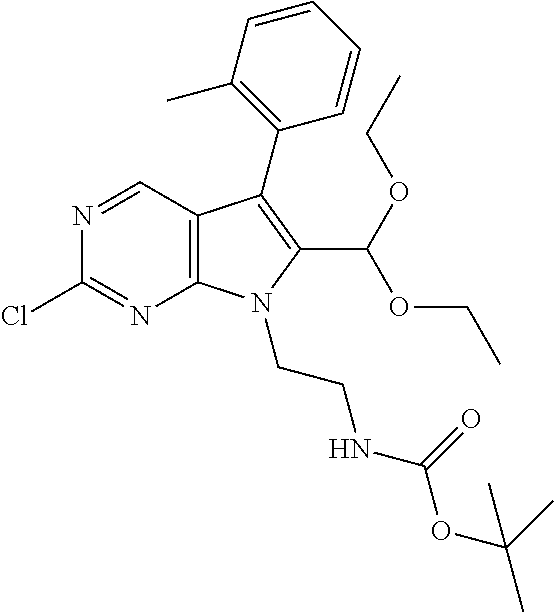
C12=C(N(CCNC(OC(C)(C)C)=O)C(C(OCC)OCC)=C1C1=C(C)C=CC=C1)N=C(Cl)N=C2
